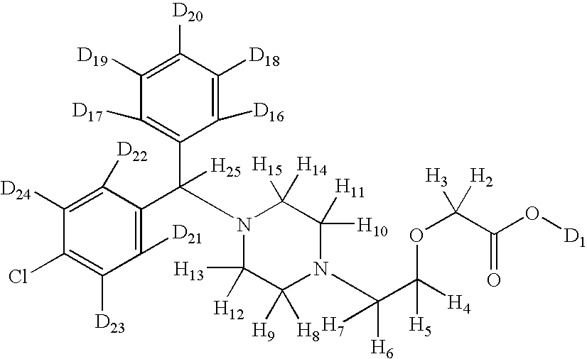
C1([D24])=C([D22])C(C(C2=C([D17])C([D19])=C([D20])C([D18])=C2[D16])([H25])N2C([H13])([H12])C([H9])([H8])N(C(C([H4])(OC([H2])([H3])C(O[D1])=O)[H5])([H6])[H7])C([H10])([H11])C2([H15])[H14])=C([D21])C([D23])=C1Cl
